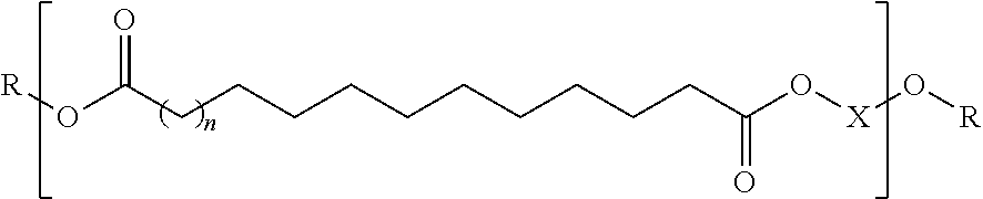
[R]OC(CCCCCCCCCCC(O[X]O[R])=O)=O
